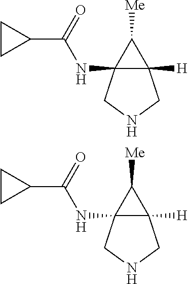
C12(NC(C3CC3)=O)C([H])(C1[Me])CNC2.C12(NC(C3CC3)=O)C([H])(C1[Me])CNC2
